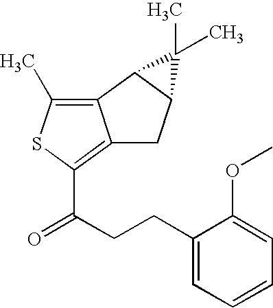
C12=C(C)SC(C(CCC3=CC=CC=C3OC)=O)=C1CC1C2C1(C)C
